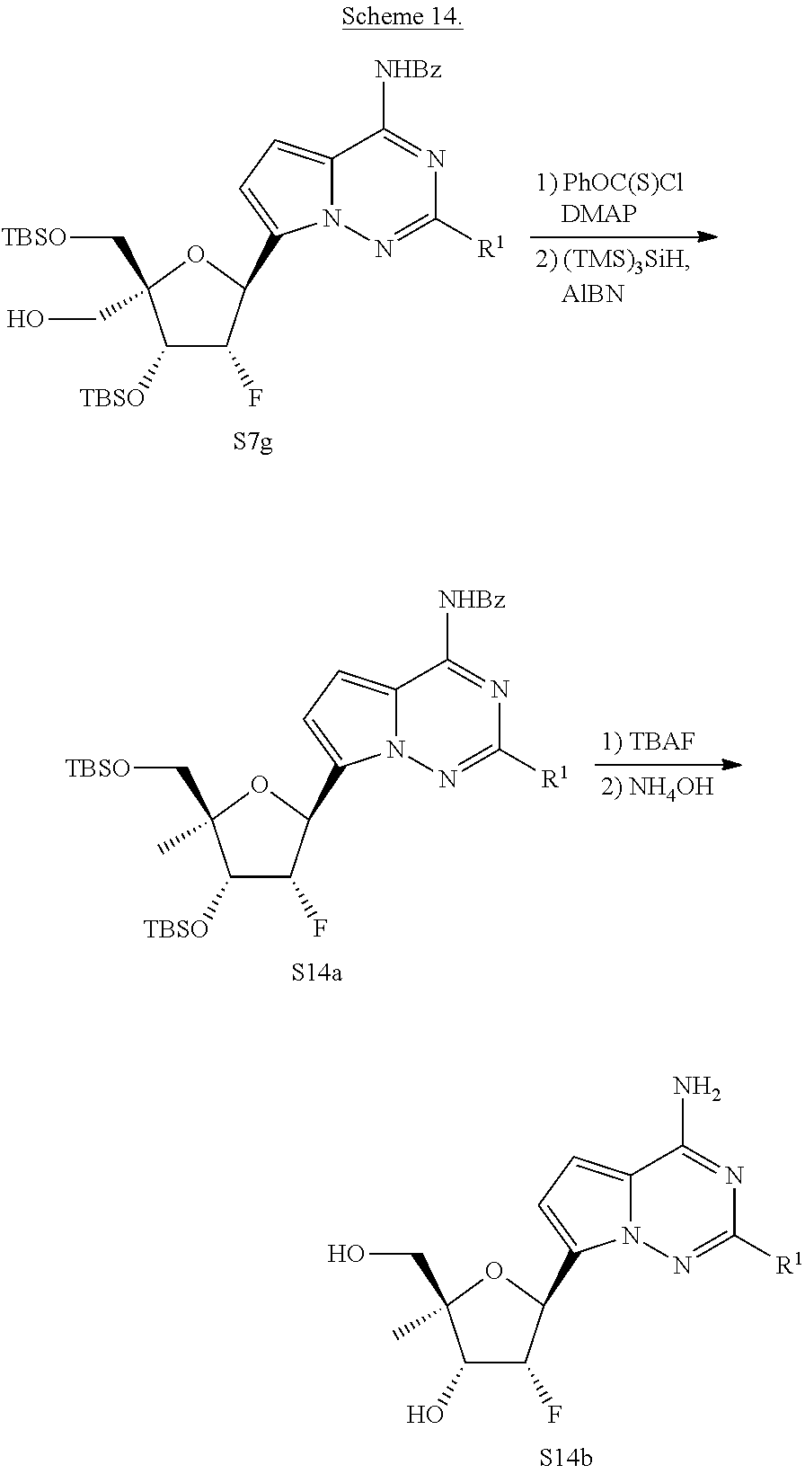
C12=CC=C(C3C(F)C([TBSO])C(C[TBSO])(C)O3)N1N=C([R1])N=C2[NHBz].C12=CC=C(C3C(F)C([TBSO])C(C[TBSO])(CO)O3)N1N=C([R1])N=C2[NHBz].C12=CC=C(C3C(F)C(O)C(CO)(C)O3)N1N=C([R1])N=C2N
